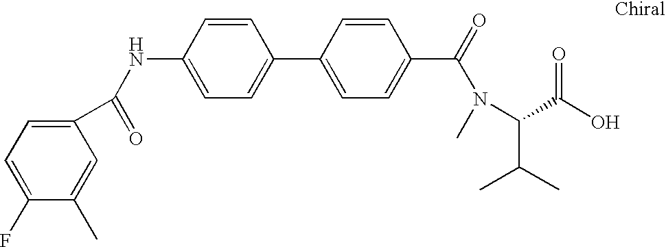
N(C1=CC=C(C2=CC=C(C(N(C(C(O)=O)C(C)C)C)=O)C=C2)C=C1)C(=O)C1=CC=C(F)C(C)=C1
